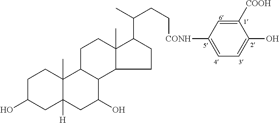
C1C(O)CC2([H])C(C)(C1)C1C(C(O)C2)C2C(C)(CC1)C(C(C)CC[CONH]C1=CC=C(O)C([COOH])=C1)CC2
